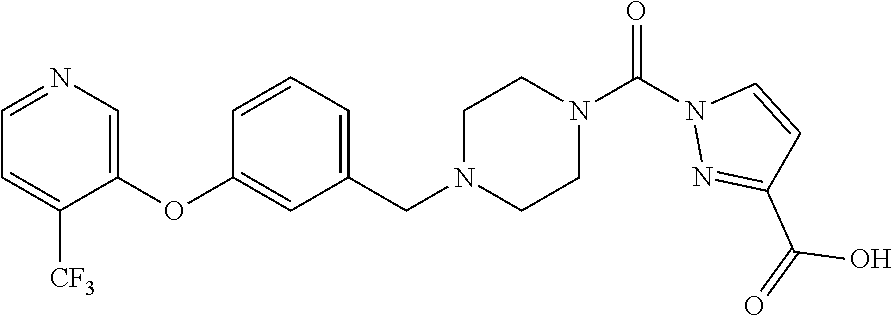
C1=NC=C(OC2=CC(CN3CCN(C(N4N=C(C(=O)O)C=C4)=O)CC3)=CC=C2)C([CF3])=C1
